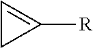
[R]C1=CC1
